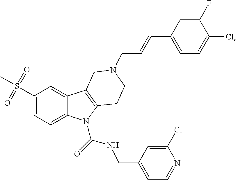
C1(S(C)(=O)=O)=CC=C2C(=C1)C1=C(N2C(=O)NCC2=CC=NC(Cl)=C2)CCN(CC=CC2=CC=C(Cl)C(F)=C2)C1
